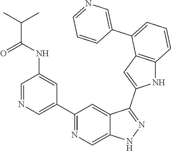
C1(C2=CN=CC(NC(C(C)C)=O)=C2)=NC=C2C(=C1)C(C1=CC3=C(N1)C=CC=C3C1=CN=CC=C1)=NN2
